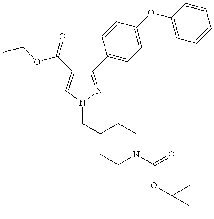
C1(C2=CC=C(OC3=CC=CC=C3)C=C2)=NN(CC2CCN(C(=O)OC(C)(C)C)CC2)C=C1C(=O)OCC
